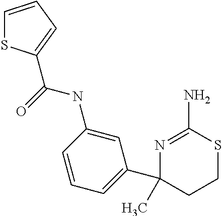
C(=O)(NC1=CC(C2(C)CCSC(N)=N2)=CC=C1)C1=CC=CS1
